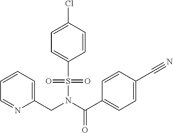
C1=CC=C(CN(S(=O)(=O)C2=CC=C(Cl)C=C2)C(C2=CC=C(C#N)C=C2)=O)N=C1
